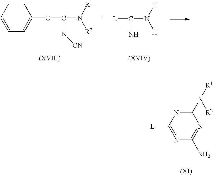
C1=CC=C(OC(N([R1])[R2])=N[CN])C=C1.[L]C(N([H])[H])=N.C1([L])=NC(N)=NC(N([R2])[R1])=N1
